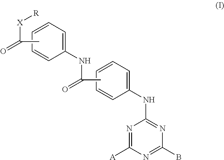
C1=CC=C(NC(C)=O)C=C1.CC([X][R])=O.C1=CC=C(NC2=NC(B)=NC([A])=N2)C=C1
